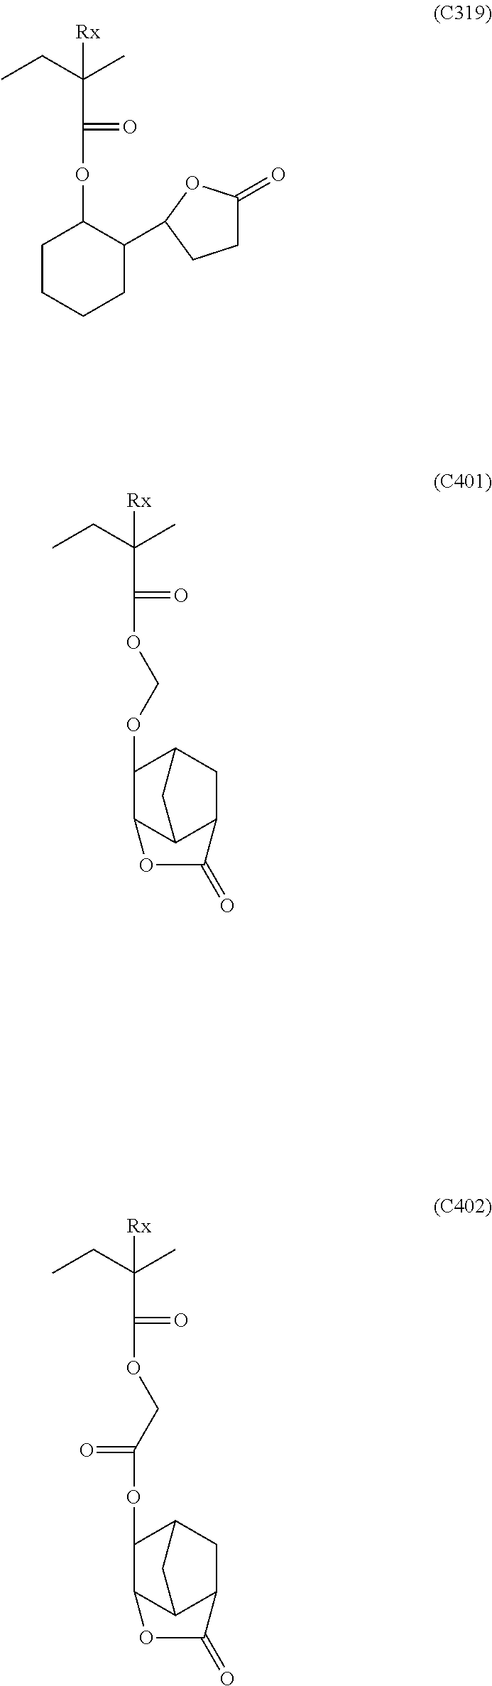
CCC(C)([Rx])C(OC1CCCCC1C1OC(=O)CC1)=O.CCC(C)([Rx])C(OCOC1C2CC3C(=O)OC1C3C2)=O.CCC(C)([Rx])C(OCC(OC1C2CC3C(=O)OC1C3C2)=O)=O
